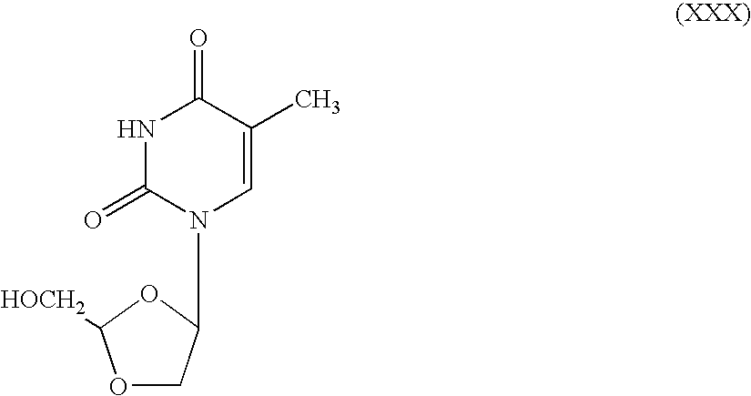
O1CC(N2C=C(C)C(=O)NC2=O)OC1[HOCH2]
